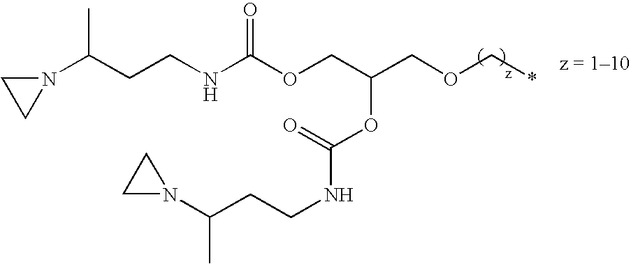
N1(C(CCNC(=O)OCC(OC(=O)NCCC(N2CC2)C)COC*)C)CC1
